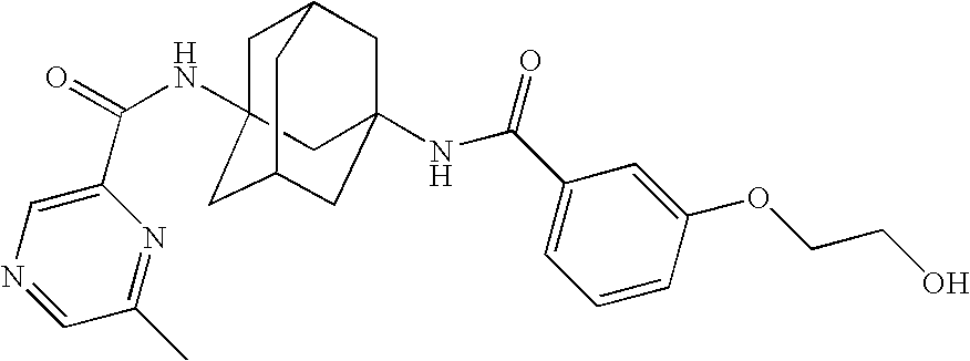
C1C2(NC(=O)C3=CN=CC(C)=N3)CC3CC(NC(C4=CC=CC(OCCO)=C4)=O)(CC1C3)C2
